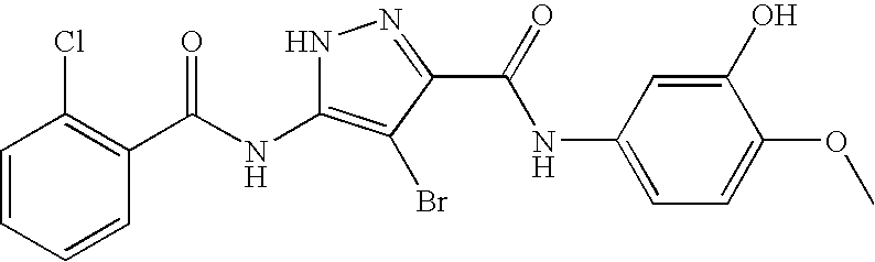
C1=CC=CC(C(NC2=C(Br)C(C(=O)NC3=CC=C(OC)C(O)=C3)=NN2)=O)=C1Cl
